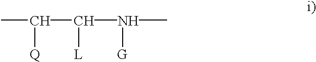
C(C(N([G])C)[L])(C)[Q]
